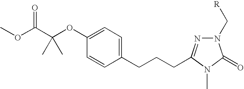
C1(CCCC2=NN(C[R])C(=O)N2C)=CC=C(OC(C(OC)=O)(C)C)C=C1
